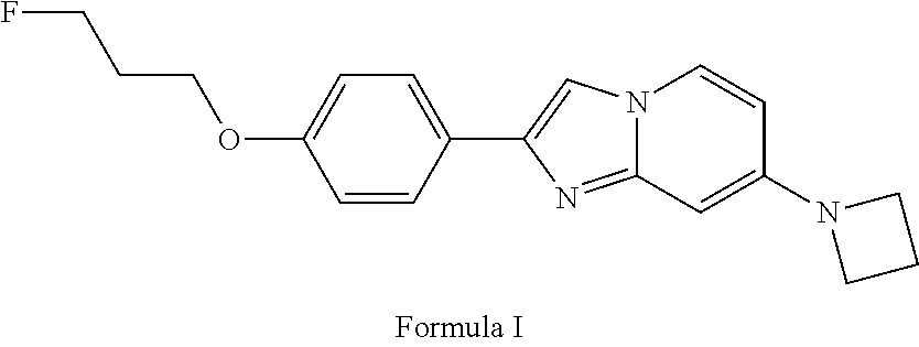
N12C(=NC(C3=CC=C(OCCCF)C=C3)=C1)C=C(N1CCC1)C=C2
